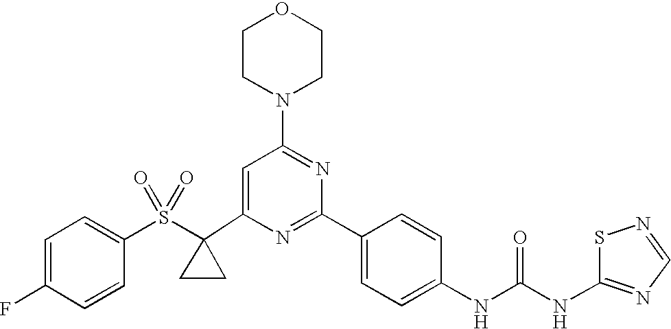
C1(C2(S(C3=CC=C(F)C=C3)(=O)=O)CC2)=CC(N2CCOCC2)=NC(C2=CC=C(NC(=O)NC3=NC=NS3)C=C2)=N1
